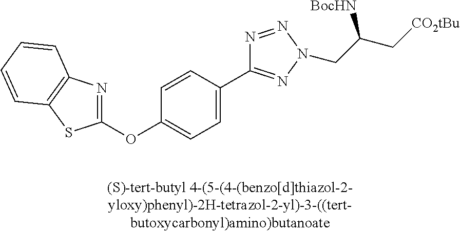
C1(OC2=CC=C(C3=NN(CC(C[CO2tBu])[BocHN])N=N3)C=C2)=NC2=C(S1)C=CC=C2
